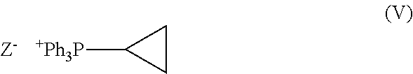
[+Ph3P]C1CC1.[Z-]
